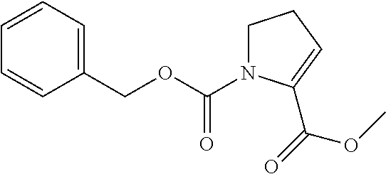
C1(COC(N2C(C(=O)OC)=CCC2)=O)=CC=CC=C1
